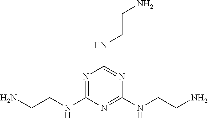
N1=C(NCCN)N=C(NCCN)N=C1NCCN
